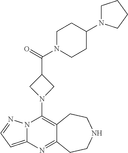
C12=C(N3CC(C(=O)N4CCC(N5CCCC5)CC4)C3)N3C(=CC=N3)N=C1CCNCC2
